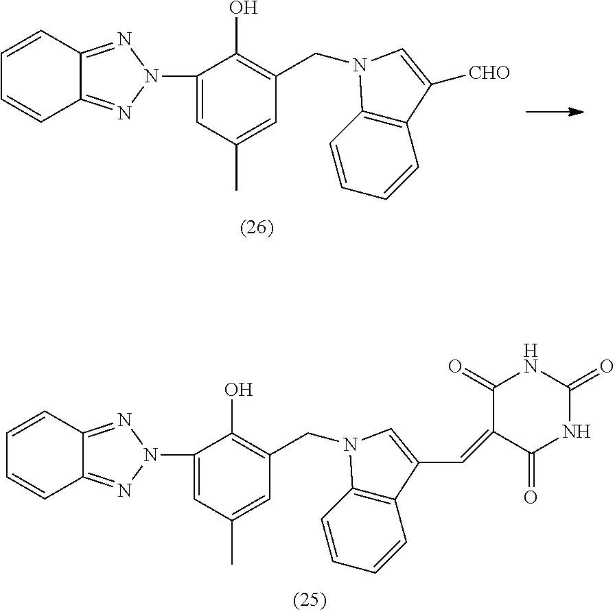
C(C1=C(O)C(N2N=C3C=CC=CC3=N2)=CC(C)=C1)N1C2=C(C=CC=C2)C(C=C2C(=O)NC(=O)NC2=O)=C1.C(C1=C(O)C(N2N=C3C=CC=CC3=N2)=CC(C)=C1)N1C2=C(C=CC=C2)C([CHO])=C1
